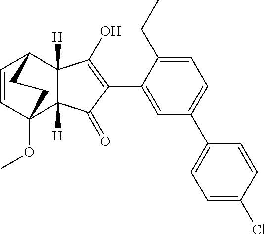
C1=CC2(OC)C3([H])C([H])(C1CC2)C(O)=C(C1=CC(C2=CC=C(Cl)C=C2)=CC=C1CC)C3=O
